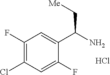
C1(F)=C(Cl)C=C(F)C(C(N)C[Me])=C1.Cl
